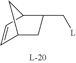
C1=CC2C(C[L])CC1C2
